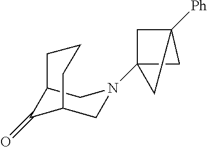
C12(N3CC4C(=O)C(C3)CCC4)CC([Ph])(C1)C2
